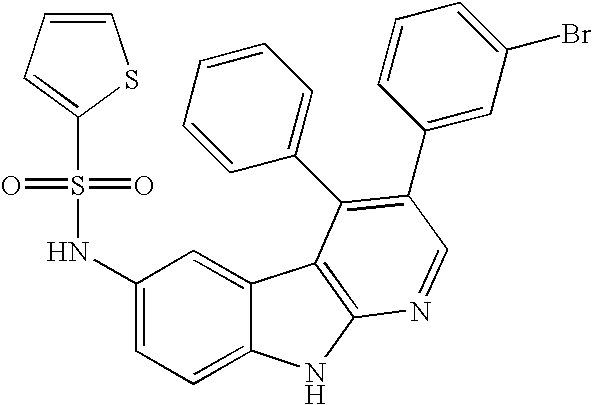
C1(NS(=O)(=O)C2=CC=CS2)=CC=C2C(=C1)C1=C(N2)N=CC(C2=CC(Br)=CC=C2)=C1C1=CC=CC=C1
